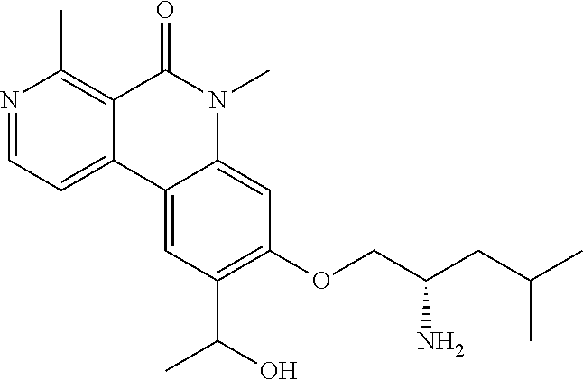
N1=CC=C2C(=C1C)C(=O)N(C)C1=CC(OCC(CC(C)C)N)=C(C(O)C)C=C21
